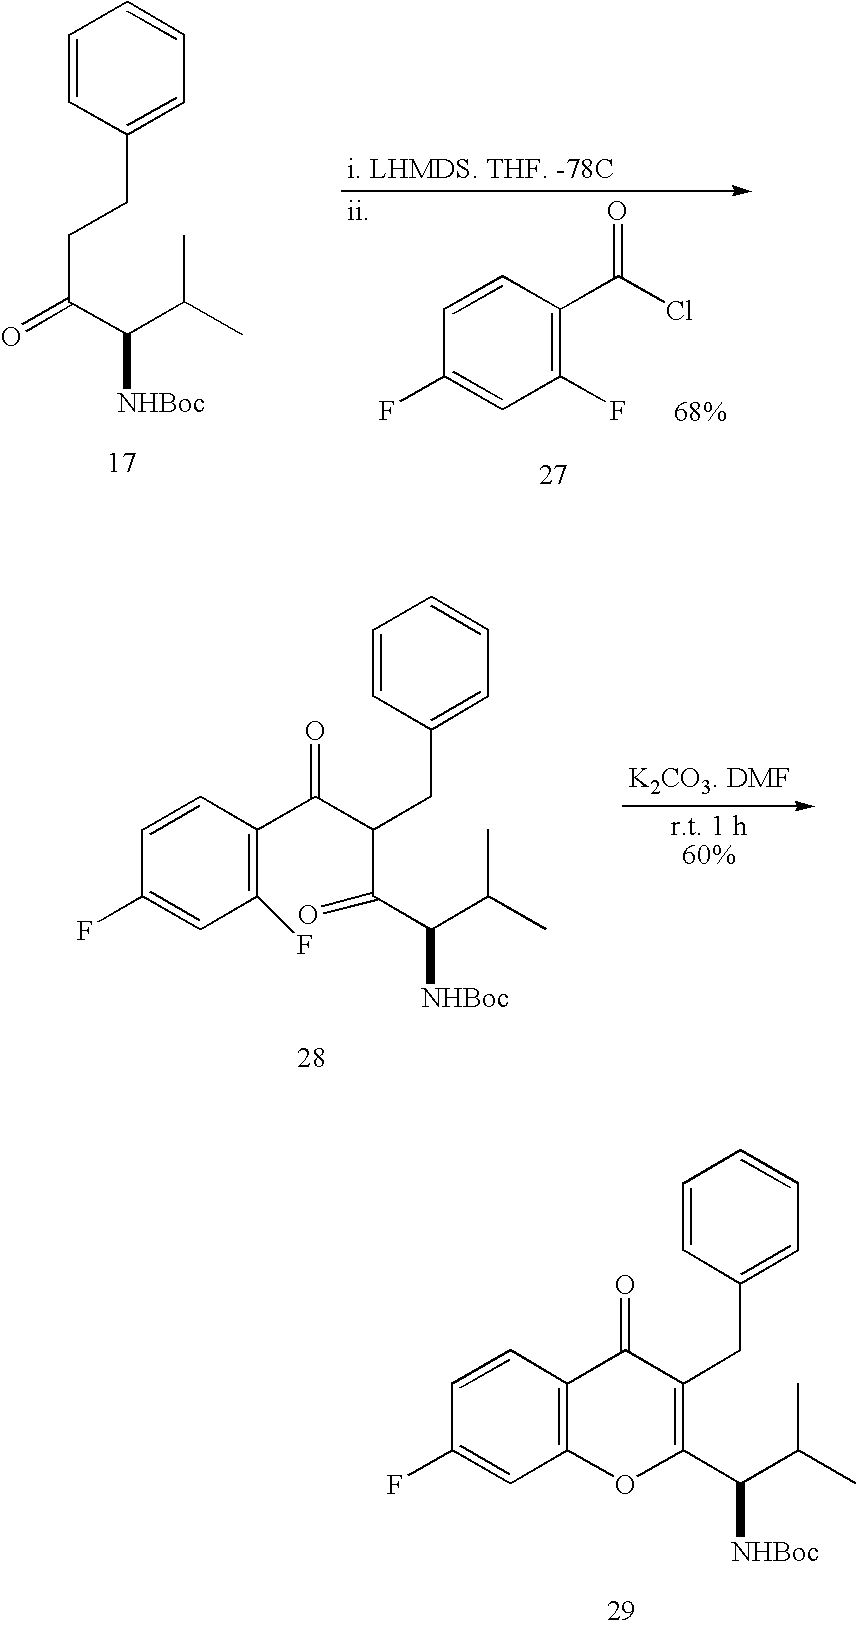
C1(F)=C(C(Cl)=O)C=CC(F)=C1.C1=CC(CCC(=O)C(C(C)C)[NHBoc])=CC=C1.C1=CC(CC(C(C(C(C)C)[NHBoc])=O)C(=O)C2=C(F)C=C(F)C=C2)=CC=C1.C1=CC(CC2=C(C(C(C)C)[NHBoc])OC3=C(C2=O)C=CC(F)=C3)=CC=C1
